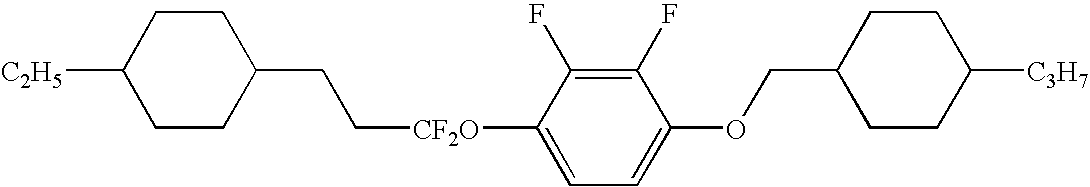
C1CC(CC[CF2O]C2=CC=C(OCC3CCC([C3H7])CC3)C(F)=C2F)CCC1[C2H5]
